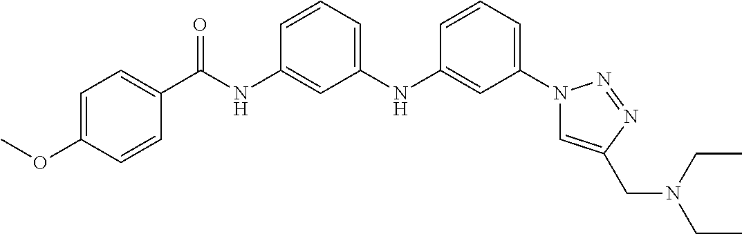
N1(C2=CC=CC(NC3=CC=CC(NC(C4=CC=C(OC)C=C4)=O)=C3)=C2)C=C(CN(CC)CC)N=N1
